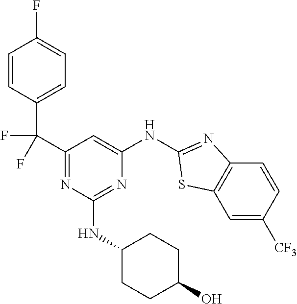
C1=C([CF3])C=CC2=C1SC(NC1=CC(C(C3=CC=C(F)C=C3)(F)F)=NC(NC3CCC(O)CC3)=N1)=N2
